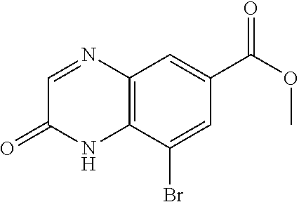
C12=C(C(Br)=CC(C(OC)=O)=C1)NC(=O)C=N2
